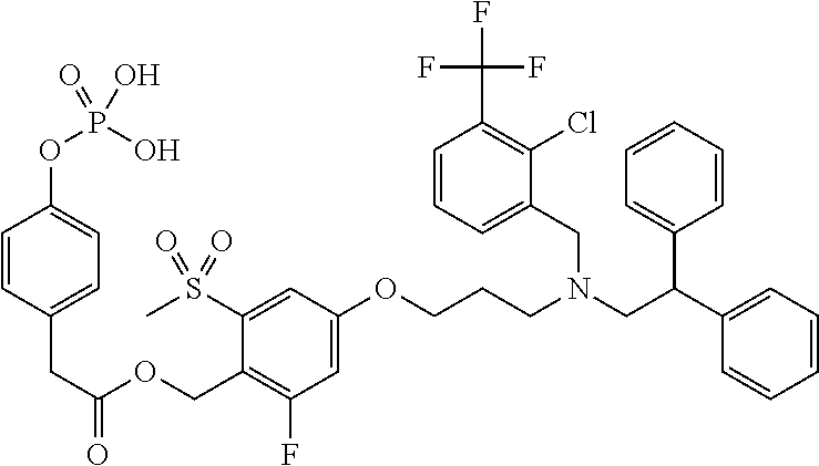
CS(C1=CC(OCCCN(CC(C2=CC=CC=C2)C2=CC=CC=C2)CC2=CC=CC(C(F)(F)F)=C2Cl)=CC(F)=C1COC(CC1=CC=C(OP(O)(=O)O)C=C1)=O)(=O)=O
